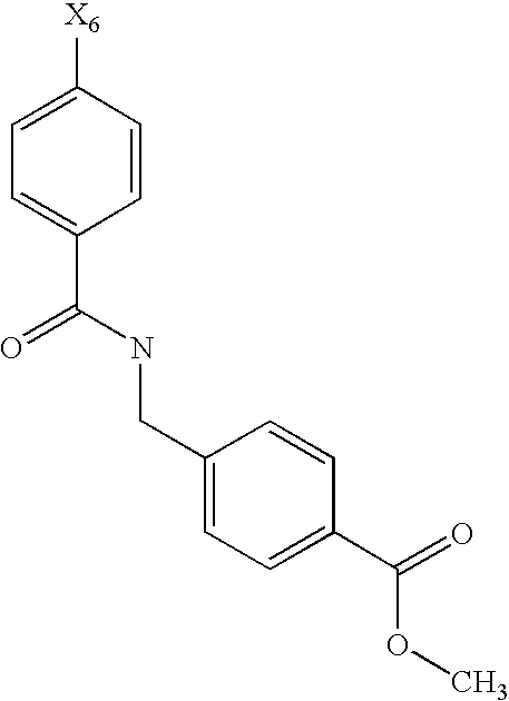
C1(CNC(C2=CC=C([X6])C=C2)=O)=CC=C(C(=O)OC)C=C1
